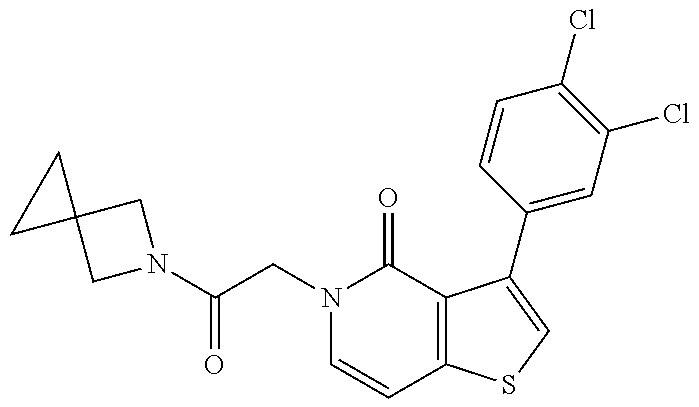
C(CN1C=CC2=C(C1=O)C(C1=CC(Cl)=C(Cl)C=C1)=CS2)(=O)N1CC2(C1)CC2
